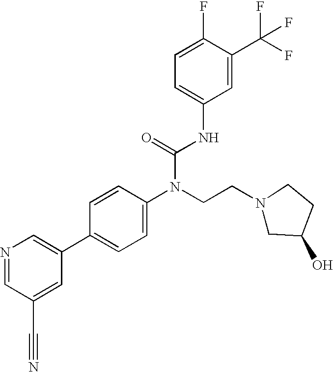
N1=CC(C#N)=CC(C2=CC=C(N(CCN3CC(O)CC3)C(=O)NC3=CC=C(F)C(C(F)(F)F)=C3)C=C2)=C1
